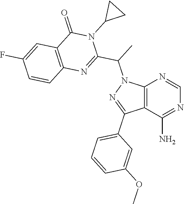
C12=C(C(N)=NC=N1)C(C1=CC=CC(OC)=C1)=NN2C(C1=NC2=C(C(=O)N1C1CC1)C=C(F)C=C2)C
